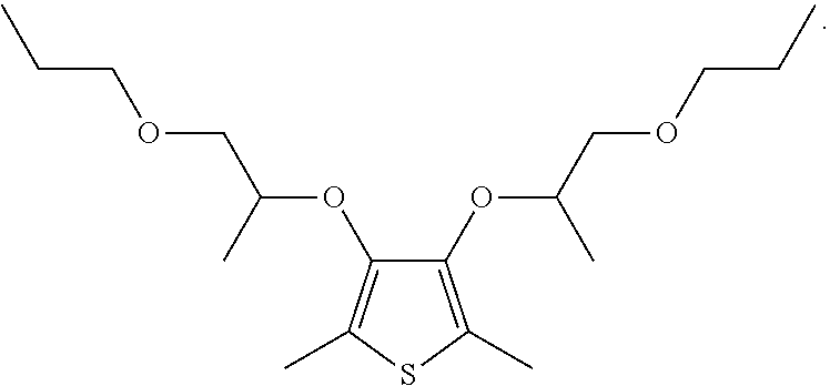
C1(OC(COCCC)C)=C(C)SC(C)=C1OC(COCCC)C
